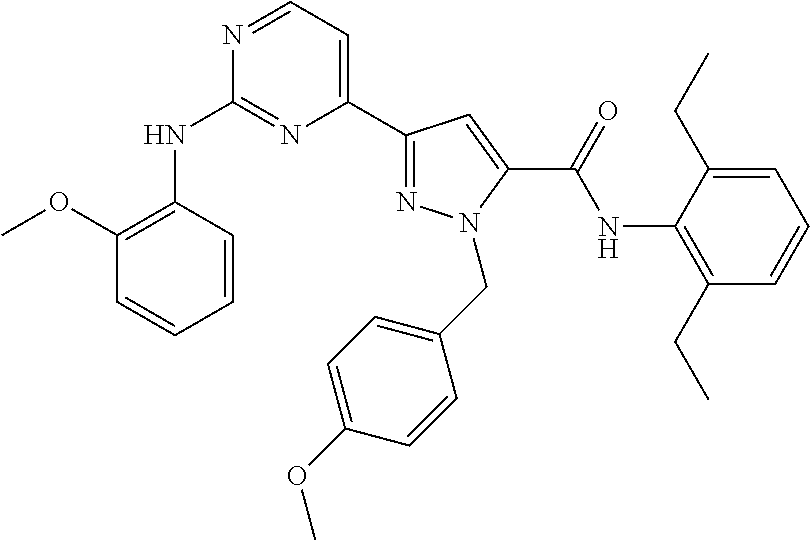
C1=CC(NC2=NC(C3=NN(CC4=CC=C(OC)C=C4)C(C(=O)NC4=C(CC)C=CC=C4CC)=C3)=CC=N2)=C(OC)C=C1
